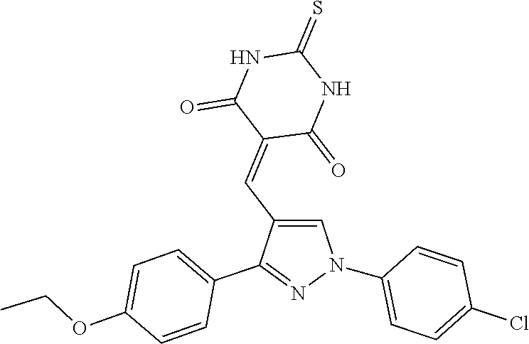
C1(N2C=C(C=C3C(=O)NC(=S)NC3=O)C(C3=CC=C(OCC)C=C3)=N2)=CC=C(Cl)C=C1
